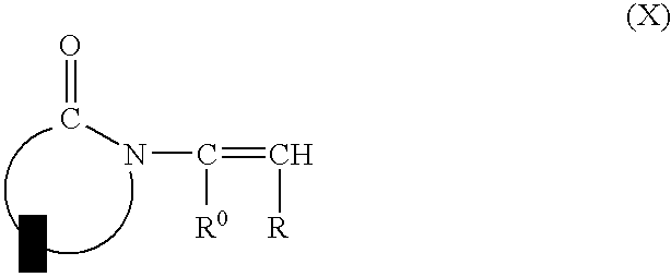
C(=O)NC([R0])=C[R].P
